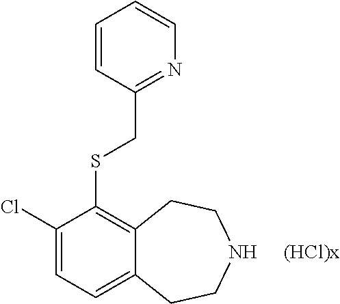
[(HCl)x].C1(Cl)=CC=C2C(=C1SCC1=NC=CC=C1)CCNCC2
